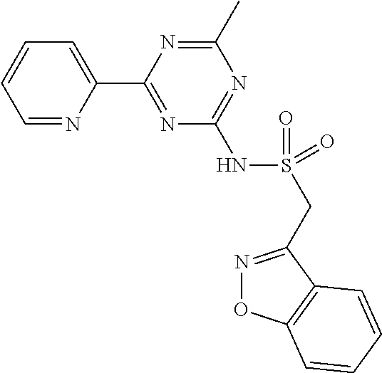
C1=NC(C2=NC(NS(CC3=NOC4=C3C=CC=C4)(=O)=O)=NC(C)=N2)=CC=C1
